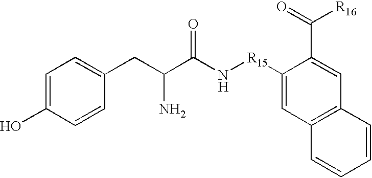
C1=C(O)C=CC(CC(C(N[R15]C2=CC3=C(C=C2C(=O)[R16])C=CC=C3)=O)N)=C1.[H]
